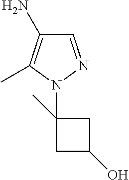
C1C(O)CC1(C)N1N=CC(N)=C1C
